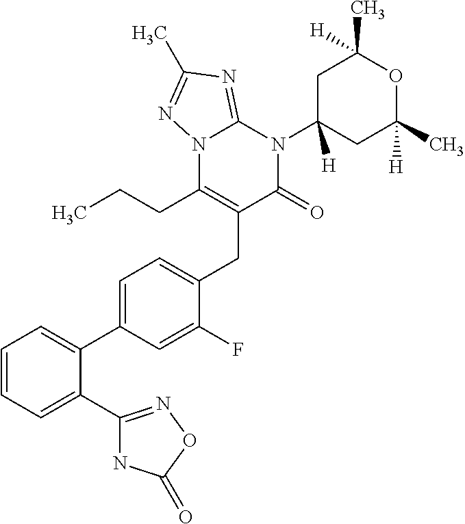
C1=CC=C(C2=NOC(=O)N2)C(C2=CC=C(CC3=C(CCC)N4C(=NC(C)=N4)N(C4([H])CC(C)([H])OC(C)([H])C4)C3=O)C(F)=C2)=C1
